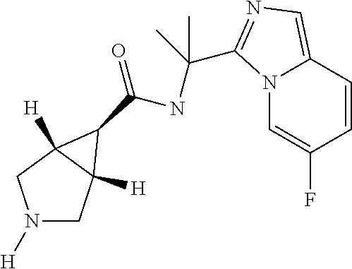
N1([H])CC2([H])C([H])(C1)C2C(=O)NC(C)(C)C1=NC=C2C=CC(F)=CN21
